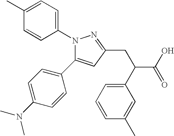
N1(C2=CC=C(C)C=C2)C(C2=CC=C(N(C)C)C=C2)=CC(CC(C2=CC=CC(C)=C2)C(O)=O)=N1
